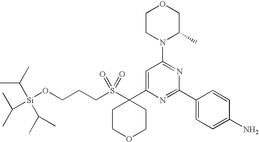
C(S(C1(C2=CC(N3C(C)COCC3)=NC(C3=CC=C(N)C=C3)=N2)CCOCC1)(=O)=O)CCO[Si](C(C)C)(C(C)C)C(C)C
